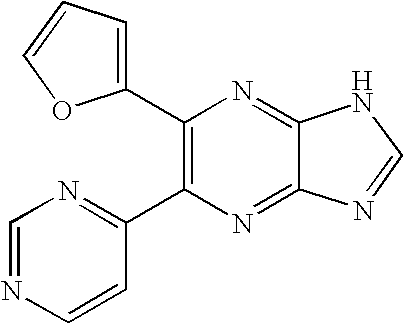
C1(C2=CC=CO2)=C(C2=NC=NC=C2)N=C2C(=N1)NC=N2
